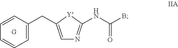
C1=C(CC2=CC=CC=C2)[Y]C(NC(B)=O)=N1.[G]
